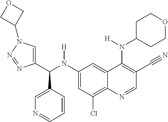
C1(N(C(C2=CN(C3COC3)N=N2)C2=CN=CC=C2)[H])=CC(Cl)=C2C(=C1)C(N(C1CCOCC1)[H])=C(C#N)C=N2
